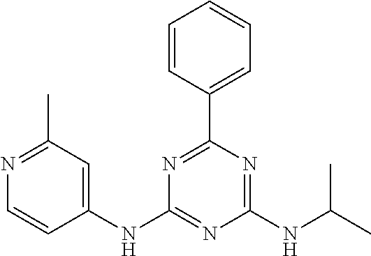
C1(NC2=CC(C)=NC=C2)=NC(NC(C)C)=NC(C2=CC=CC=C2)=N1
